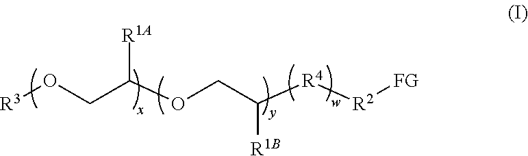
[R3]OCC(OCC([R4][R2][FG])[R1B])[R1A]
